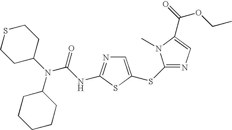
C1CC(N(C2CCCCC2)C(NC2=NC=C(SC3=NC=C(C(OCC)=O)N3C)S2)=O)CCS1
